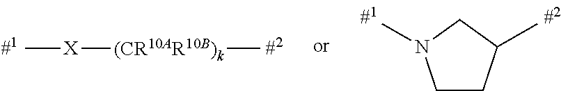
C1CC(C)CN1C.[X](C)[(CR10AR10B)k]C
